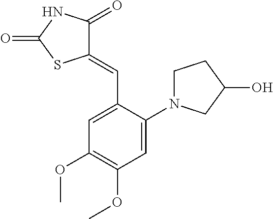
C1(=CC2=CC(OC)=C(OC)C=C2N2CCC(O)C2)C(=O)NC(=O)S1
